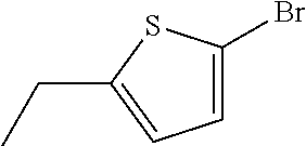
CCC1=CC=C(Br)S1
